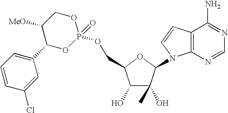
C1(O)C(O)(C)C(N2C3=C(C=C2)C(N)=NC=N3)OC1COP1(=O)OCC([MeO])C(C2=CC=CC(Cl)=C2)O1
